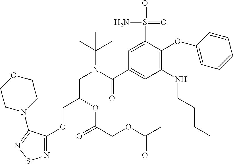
N1=C(OCC(OC(=O)COC(=O)C)CN(C(=O)C2=CC(NCCCC)=C(OC3=CC=CC=C3)C(S(N)(=O)=O)=C2)C(C)(C)C)C(N2CCOCC2)=NS1
